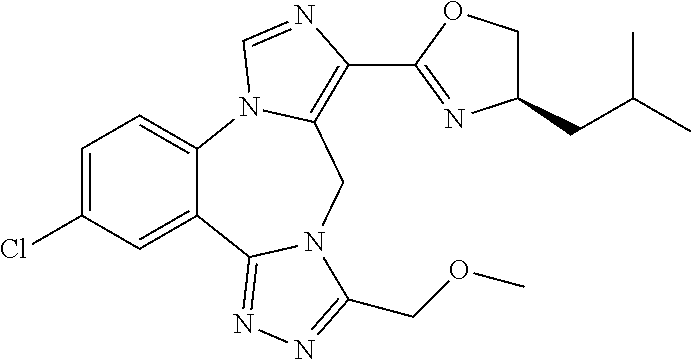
C12=CC=C(Cl)C=C1C1=NN=C(COC)N1CC1=C(C3=NC(CC(C)C)CO3)N=CN21
